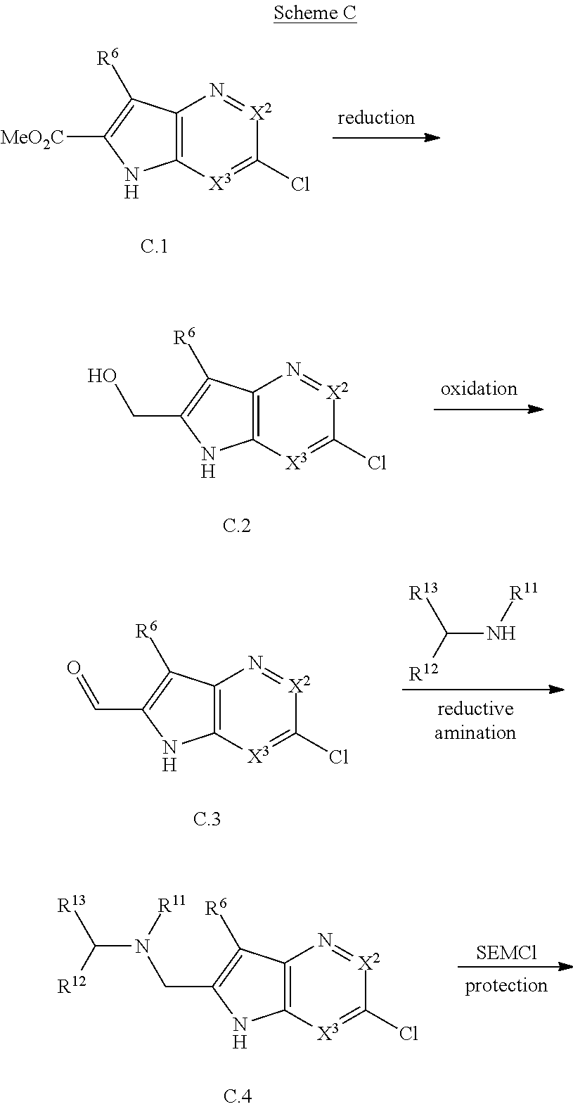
C12=C([X3]=C(Cl)[X2]=N1)NC(CN([R11])C([R12])[R13])=C2[R6].[SEMCl].C12=C([X3]=C(Cl)[X2]=N1)NC([MeO2C])=C2[R6].C12=C([X3]=C(Cl)[X2]=N1)NC(CO)=C2[R6].C12=C([X3]=C(Cl)[X2]=N1)NC(C=O)=C2[R6].C(N[R11])([R12])[R13]
